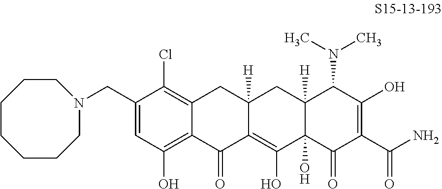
C1(CN2CCCCCCC2)=CC(O)=C2C(=C1Cl)CC1([H])C(=C(O)C3(O)C([H])(C1)C(N(C)C)C(O)=C(C(=O)N)C3=O)C2=O
